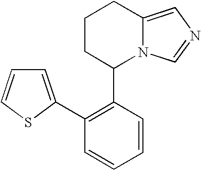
C12=CN=CN1C(C1=C(C3=CC=CS3)C=CC=C1)CCC2
